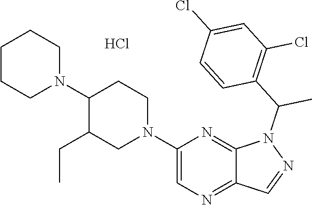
C1CCN(C2C(CC)CN(C3=CN=C4C(=N3)N(C(C3=C(Cl)C=C(Cl)C=C3)C)N=C4)CC2)CC1.Cl
